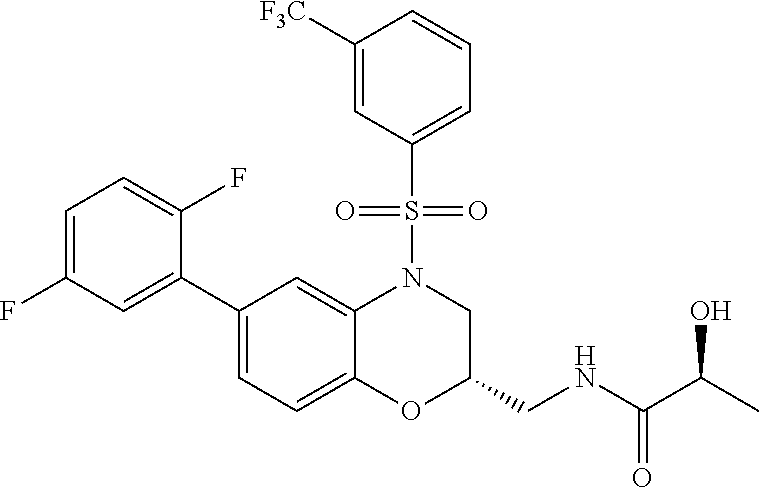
C1=C(F)C=C(C2=CC=C3C(=C2)N(S(C2=CC=CC([F3C])=C2)(=O)=O)CC(CNC(=O)C(O)C)O3)C(F)=C1
